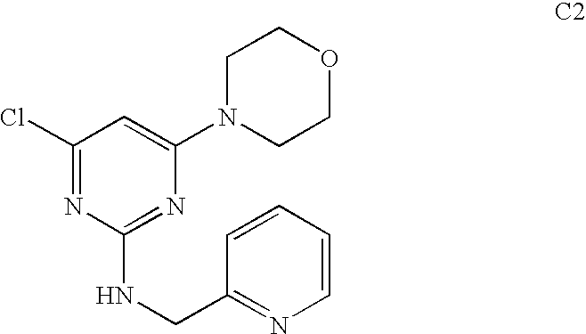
C1(Cl)=NC(NCC2=NC=CC=C2)=NC(N2CCOCC2)=C1
